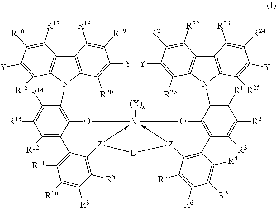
C12=C(N(C3=C4C(=C([R12])C([R13])=C3[R14])C3=C([R11])C([R10])=C([R9])C([R8])=C3[Z]3->[M]5([(X)n])(-[Z](C6=C(C7=C(C(N8C9=C(C%10=C8C([R26])=C([Y])C([R21])=C%10[R22])C([R23])=C([R24])C([Y])=C9[R25])=C([R1])C([R2])=C7[R3])O5)C([R4])=C([R5])C([R6])=C6[R7])[L]3)O4)C3=C1C([R17])=C([R16])C([Y])=C3[R15])C([R20])=C([Y])C([R19])=C2[R18]
